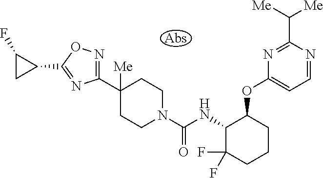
C1(C2([Me])CCN(C(NC3C(F)(F)CCCC3OC3=CC=NC(C([Me])[Me])=N3)=O)CC2)=NOC(C2CC2F)=N1
